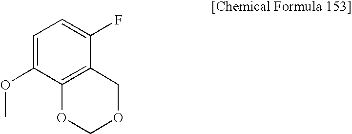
C1=C(OC)C2=C(C(F)=C1)COCO2
